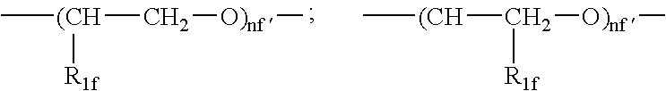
C[(CH]([R1f])C[O)nf ]C.C[(CH]C([O)nf ]C)[R1f]
